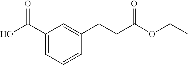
C1(C(O)=O)=CC=CC(CCC(OCC)=O)=C1
